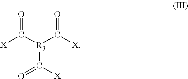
O=C([R3](C([X])=O)C([X])=O)[X]
